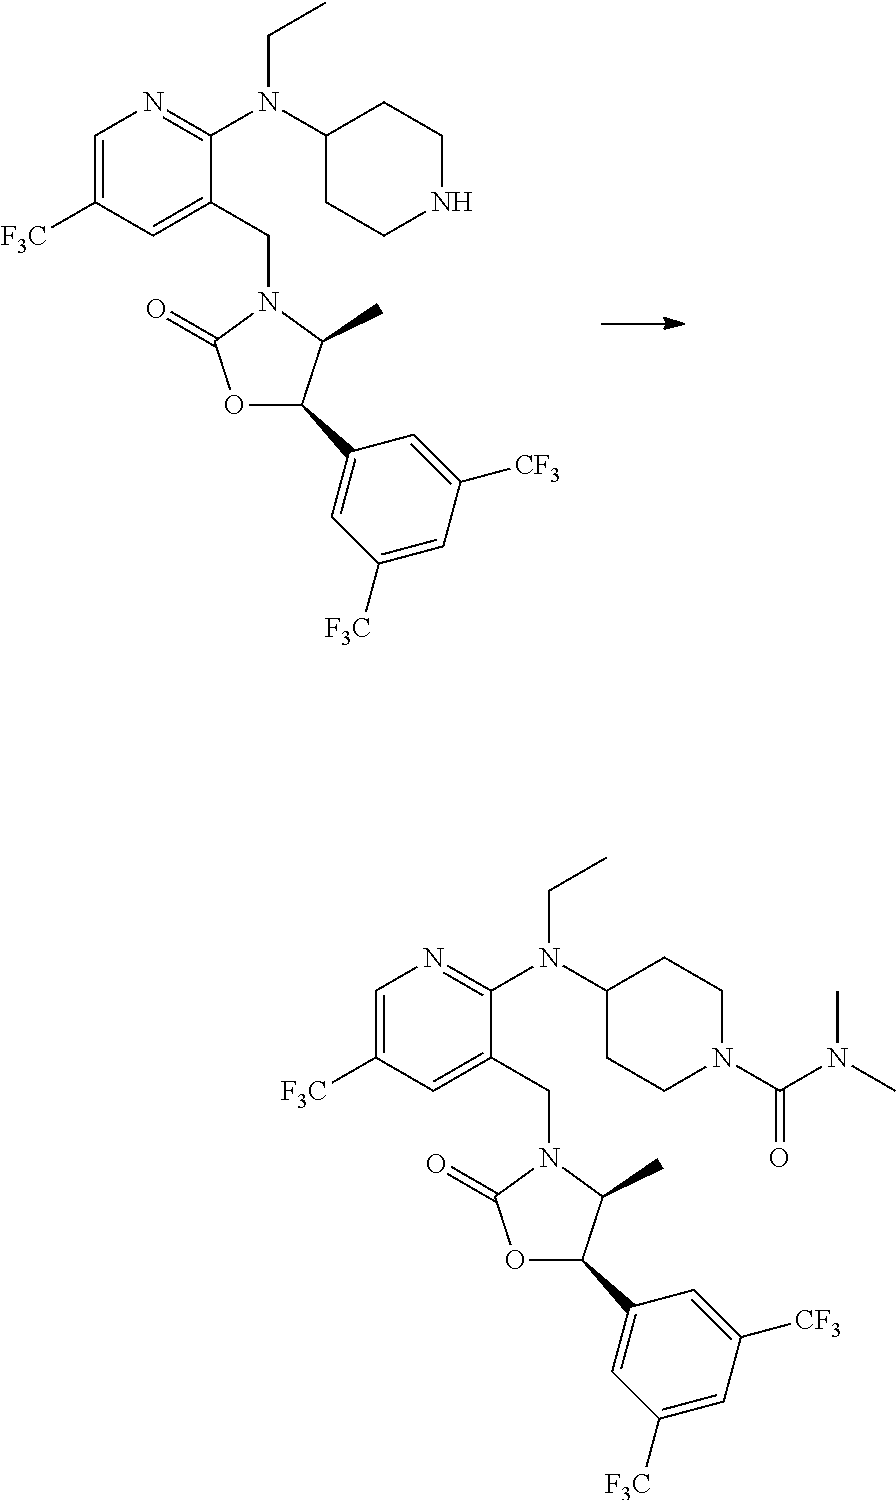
C1=C([F3C])C=C(CN2C(=O)OC(C3=CC([F3C])=CC([CF3])=C3)C2C)C(N(C2CCNCC2)CC)=N1.C1=C([F3C])C=C(CN2C(=O)OC(C3=CC([F3C])=CC([CF3])=C3)C2C)C(N(C2CCN(C(N(C)C)=O)CC2)CC)=N1
